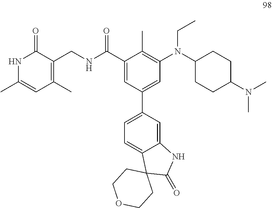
CN(C1CCC(N(CC)C2=C(C)C(C(NCC3=C(C)C=C(C)NC3=O)=O)=CC(C3=CC=C4C(=C3)NC(=O)C43CCOCC3)=C2)CC1)C
